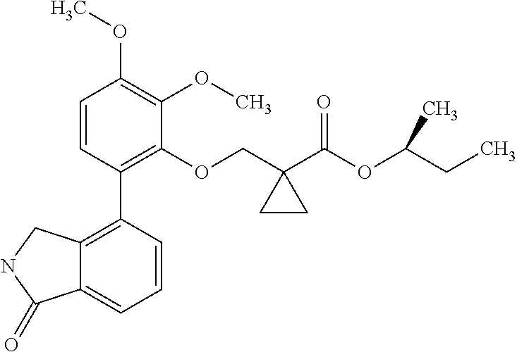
C1=CC(C2=C3C(=CC=C2)C(=O)NC3)=C(OCC2(C(OC(CC)C)=O)CC2)C(OC)=C1OC
